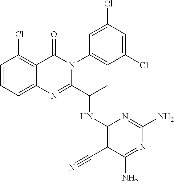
C1=CC=C2C(=C1Cl)C(=O)N(C1=CC(Cl)=CC(Cl)=C1)C(C(C)NC1=C(C#N)C(N)=NC(N)=N1)=N2
